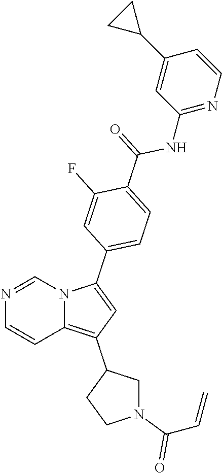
N1=CN2C(=C(C3CCN(C(C=C)=O)C3)C=C2C2=CC=C(C(=O)NC3=NC=CC(C4CC4)=C3)C(F)=C2)C=C1
